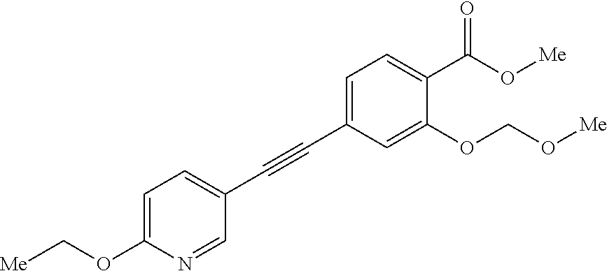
C1=C(OC[Me])N=CC(C#CC2=CC=C(C(O[Me])=O)C(OCO[Me])=C2)=C1
